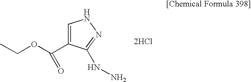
C1=C(C(OCC)=O)C(NN)=NN1.[2HCl]
